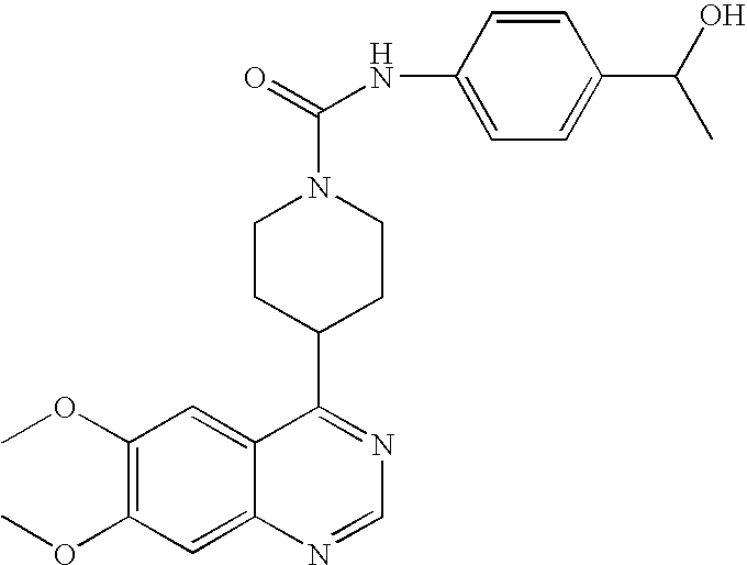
C1(OC)=C(OC)C=C2C(=C1)C(C1CCN(C(=O)NC3=CC=C(C(C)O)C=C3)CC1)=NC=N2
